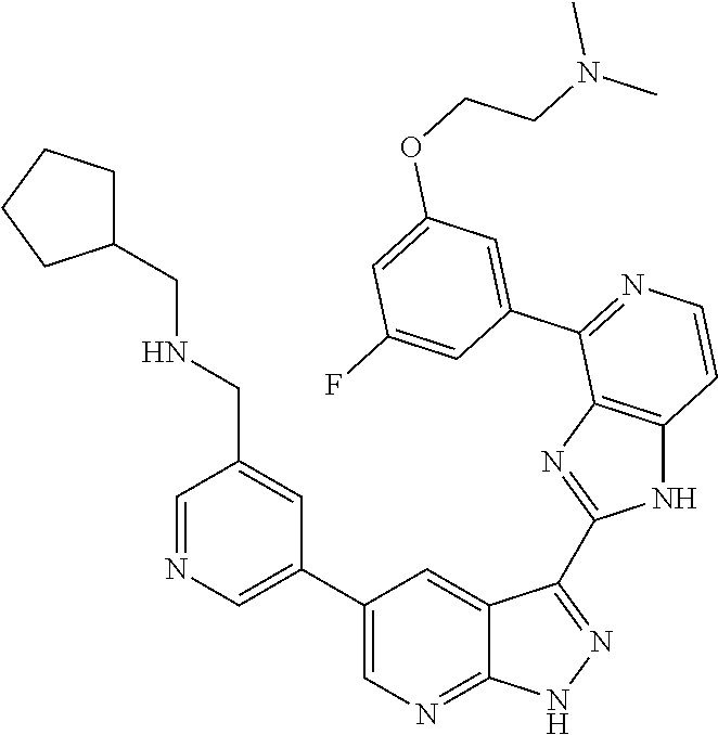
C1=NC=C(C2=CN=C3C(=C2)C(C2=NC4=C(N2)C=CN=C4C2=CC(OCCN(C)C)=CC(F)=C2)=N[N H]3)C=C1CNCC1CCCC1
